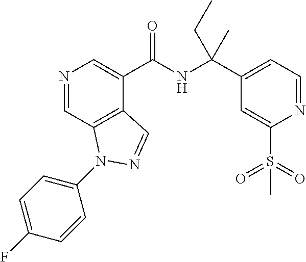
N1=CC2=C(C(C(NC(C3=CC=NC(S(=O)(=O)C)=C3)(C)CC)=O)=C1)C=NN2C1=CC=C(F)C=C1
